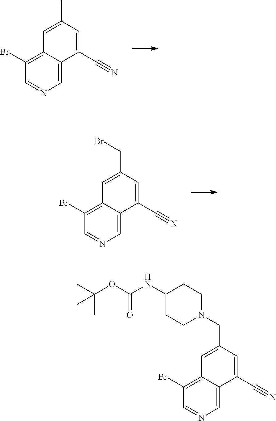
C1=C2C(=C(Br)C=N1)C=C(C)C=C2C#N.C1=C2C(=C(Br)C=N1)C=C(CBr)C=C2C#N.C1=C2C(=C(Br)C=N1)C=C(CN1CCC(NC(OC(C)(C)C)=O)CC1)C=C2C#N
